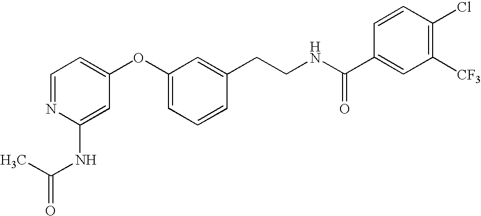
C1=NC(NC(C)=O)=CC(OC2=CC=CC(CCNC(C3=CC([CF3])=C(Cl)C=C3)=O)=C2)=C1
